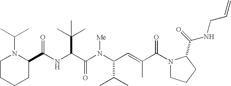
N(C(C(N(C(C(C)C)C=C(C)C(N1CCCC1C(=O)NCC=C)=O)[Me])=O)C(C)(C)C)C(C1N(C(C)C)CCCC1)=O
